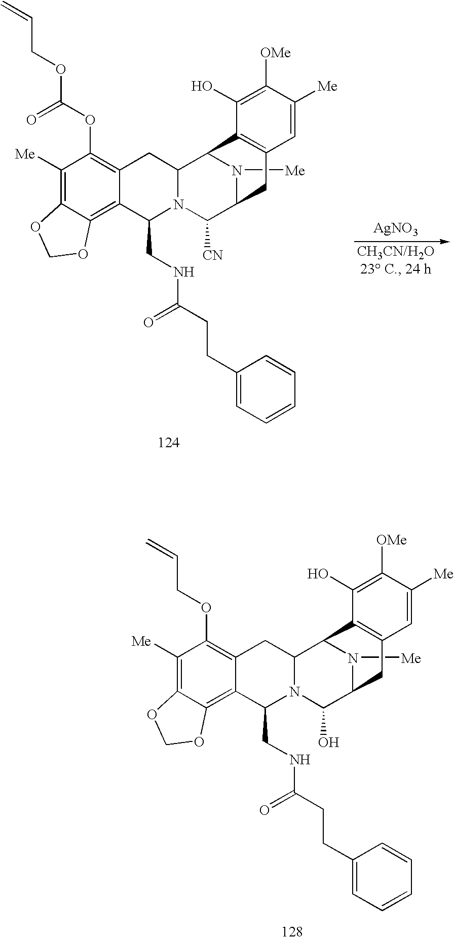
C1([Me])=C2C(=C3C(=C1OC(OCC=C)=O)CC1N(C([CN])C4N([Me])C1C1=C(C4)C=C([Me])C([OMe])=C1O)C3CNC(CCC1=CC=CC=C1)=O)OCO2.[AgNO3].C1([Me])=C2C(=C3C(=C1OCC=C)CC1N(C(O)C4N([Me])C1C1=C(C4)C=C([Me])C([OMe])=C1O)C3CNC(CCC1=CC=CC=C1)=O)OCO2
